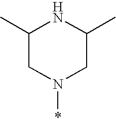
*N1CC(C)NC(C)C1
